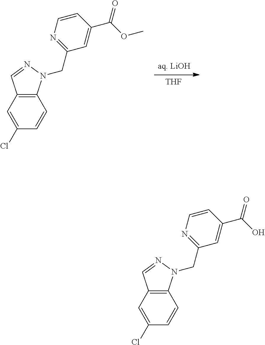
[aq. LiOH].[THF].C12=C(C=C(Cl)C=C1)C=NN2CC1=NC=CC(C(OC)=O)=C1.C12=C(C=C(Cl)C=C1)C=NN2CC1=NC=CC(C(O)=O)=C1
